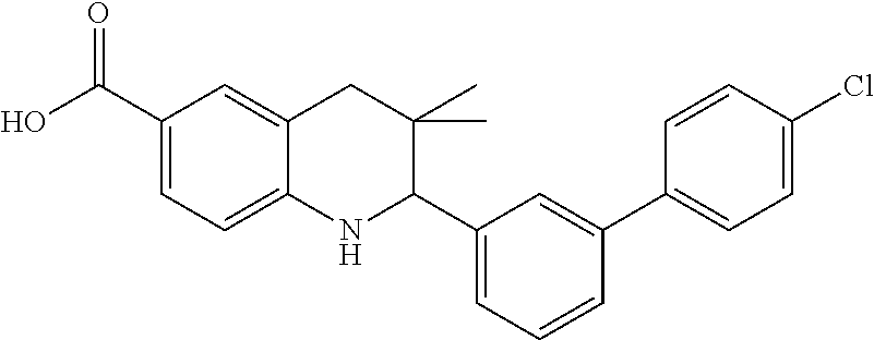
C1(C(O)=O)=CC=C2C(=C1)CC(C)(C)C(C1=CC=CC(C3=CC=C(Cl)C=C3)=C1)N2
